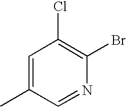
C1=C(C)C=NC(Br)=C1Cl
